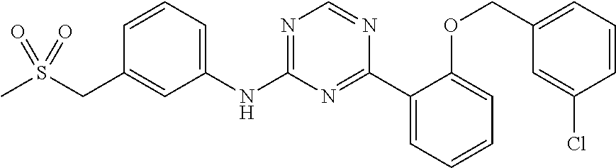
CS(CC1=CC(NC2=NC=NC(C3=CC=CC=C3OCC3=CC=CC(Cl)=C3)=N2)=CC=C1)(=O)=O
